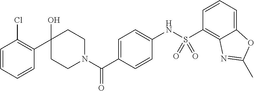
C1(O)(C2=C(Cl)C=CC=C2)CCN(C(C2=CC=C(NS(C3=C4C(=CC=C3)OC(C)=N4)(=O)=O)C=C2)=O)CC1
